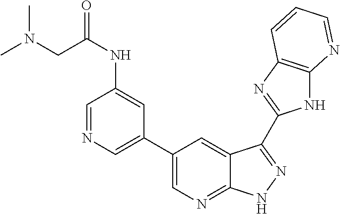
C1(C2=CN=CC(NC(CN(C)C)=O)=C2)=CN=C2C(=C1)C(C1=NC3=C(N1)N=CC=C3)=NN2
